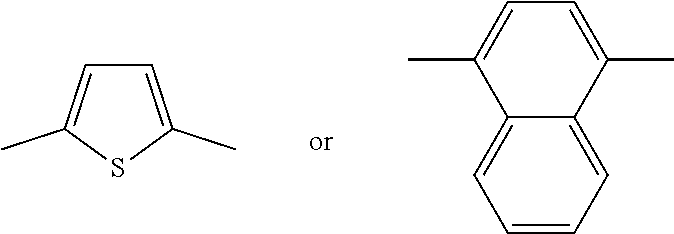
C1=C(C)SC(C)=C1.C12=CC=CC=C1C(C)=CC=C2C
